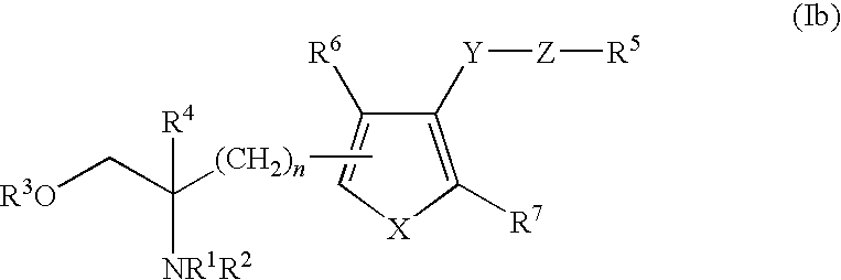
C1([Y][Z][R5])=C([R7])[X]C=C1[R6].[(CH2)n](C)C(C[R3O])([NR1R2])[R4]
